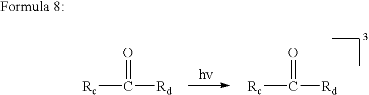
C([Rd])([Rc])=O.C([Rd])([Rc])=O
